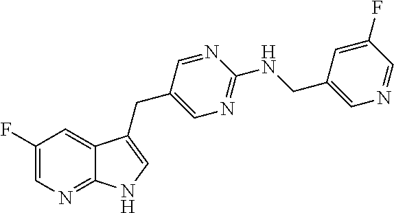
C1(F)=CN=C2C(=C1)C(CC1=CN=C(NCC3=CN=CC(F)=C3)N=C1)=CN2
